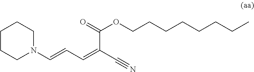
C1CN(C=CC=C(C#N)C(=O)OCCCCCCCC)CCC1
